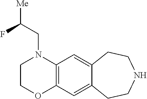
C(N1CCOC2=C1C=C1C(=C2)CCNCC1)C([Me])F
